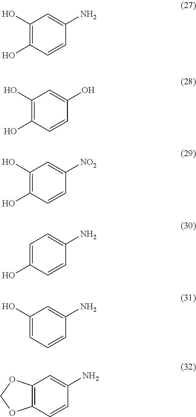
C1(O)=C(O)C=CC(N)=C1.C1(O)=C(O)C=CC(O)=C1.C1(O)=C(O)C=CC([NO2])=C1.C1=C(O)C=CC(N)=C1.C1(O)=CC=CC(N)=C1.C12=C(C=CC(N)=C1)OCO2
